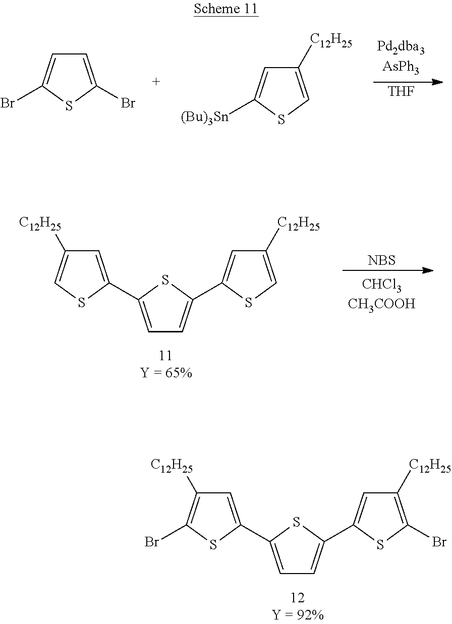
C1=C(Br)SC(Br)=C1.C1([C12H25])=CSC([(Bu)3Sn])=C1.[THF].C1=C(C2=CC=C(C3=CC([C12H25])=CS3)S2)SC=C1[C12H25].[NBS].C1=C(C2=CC=C(C3=CC([C12H25])=C(Br)S3)S2)SC(Br)=C1[C12H25]
